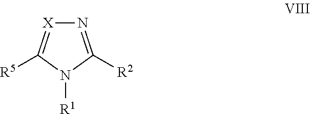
N1=C([R2])N([R1])C([R5])=[X]1
